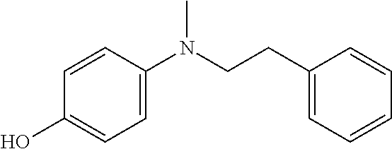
C1(O)=CC=C(N(CCC2=CC=CC=C2)C)C=C1
